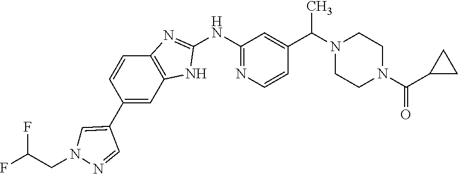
C1=C(C2=CC3=C(C=C2)N=C(NC2=NC=CC(C(N4CCN(C(=O)C5CC5)CC4)C)=C2)N3)C=NN1CC(F)F
